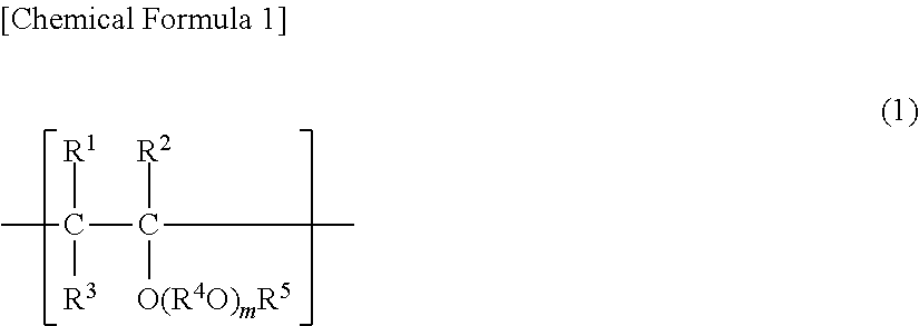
C(C(C)([R2])[O(R4O)mR5])(C)([R1])[R3]
